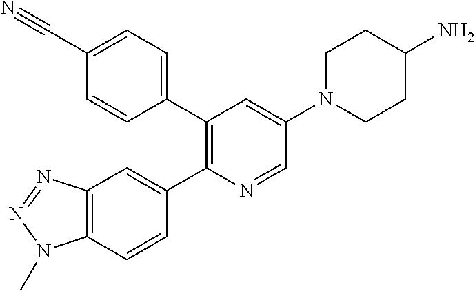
C1(C2=C(C3=CC=C(C#N)C=C3)C=C(N3CCC(N)CC3)C=N2)=CC2=C(C=C1)N(C)N=N2
